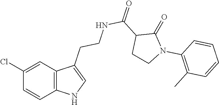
C12=C(C=C(Cl)C=C1)C(CCNC(C1CCN(C3=C(C)C=CC=C3)C1=O)=O)=CN2
